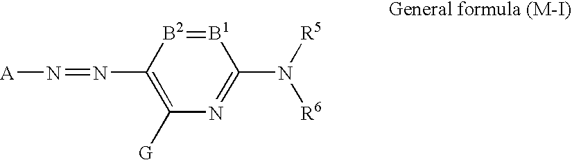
C1(N=N[A])=C([G])N=C(N([R6])[R5])[B1]=[B2]1
